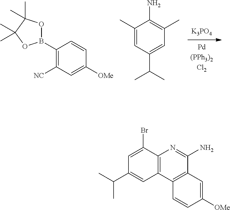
[K3PO4].C1(B2OC(C)(C)C(C)(C)O2)=C([NC])C=C([OMe])C=C1.C1(C)=CC(C(C)C)=CC(C)=C1N.C1=C(Br)C2=C(C=C1C(C)C)C1=C(C(N)=N2)C=C([OMe])C=C1
